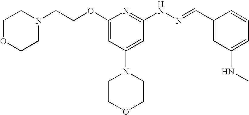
N1(CCOC2=CC(N3CCOCC3)=CC(NN=CC3=CC(NC)=CC=C3)=N2)CCOCC1
